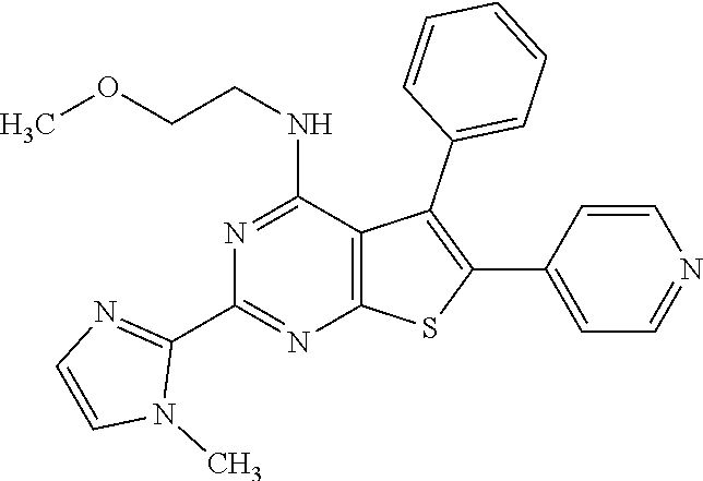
C1(C2=NC3=C(C(NCCOC)=N2)C(C2=CC=CC=C2)=C(C2=CC=NC=C2)S3)=NC=CN1C
